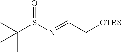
CC(S(N=CC[OTBS])=O)(C)C
